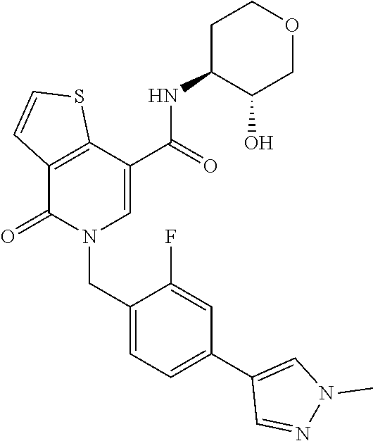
C12=C(C(=O)N(CC3=CC=C(C4=CN(C)N=C4)C=C3F)C=C1C(NC1C(O)COCC1)=O)C=CS2
